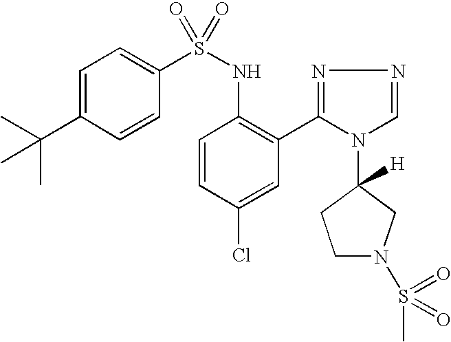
C1=C(C(C)(C)C)C=CC(S(NC2=C(C3=NN=CN3C3([H])CCN(S(=O)(C)=O)C3)C=C(Cl)C=C2)(=O)=O)=C1
